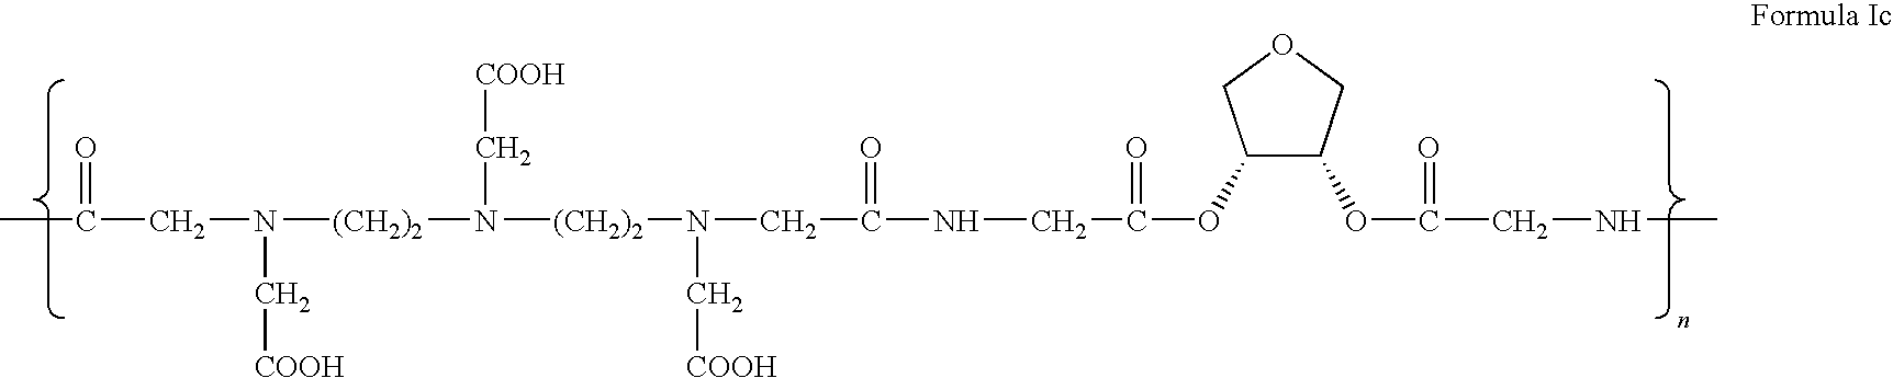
C(CN([(CH2)2]N([(CH2)2]N(CC(NCC(OC1C(OC(CNC)=O)COC1)=O)=O)C[COOH])C[COOH])C[COOH])(C)=O
